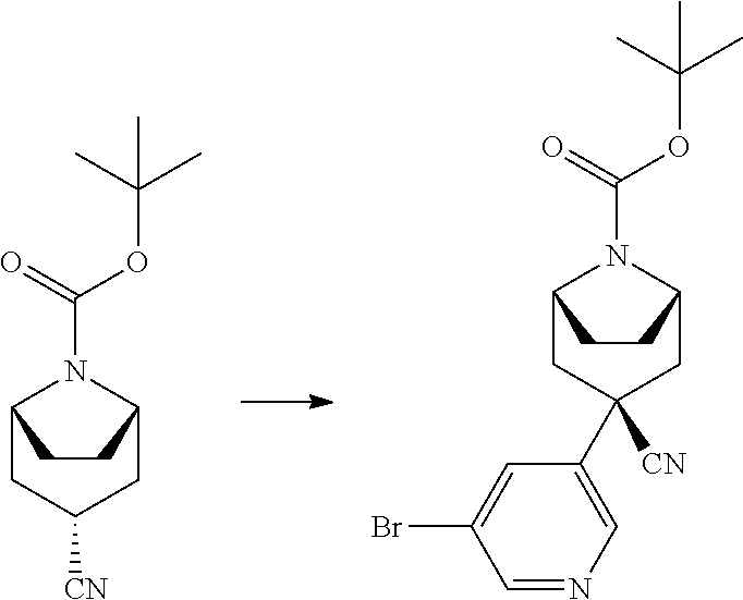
C12CC([CN])CC(N1C(=O)OC(C)(C)C)CC2.C12CC([CN])(C3=CN=CC(Br)=C3)CC(N1C(=O)OC(C)(C)C)CC2
